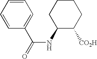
C1(NC(=O)C2=CC=CC=C2)C([CO2H])CCCC1
